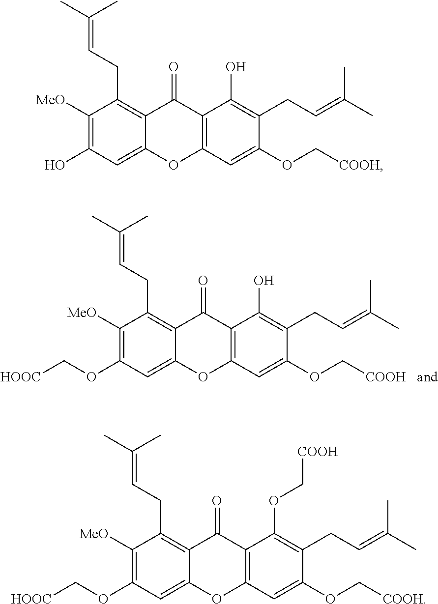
C1([MeO])=C(O)C=C2C(=C1CC=C(C)C)C(=O)C1=C(O2)C=C(OC[COOH])C(CC=C(C)C)=C1O.C1([MeO])=C(OC[HOOC])C=C2C(=C1CC=C(C)C)C(=O)C1=C(O2)C=C(OC[COOH])C(CC=C(C)C)=C1OC[COOH].C1([MeO])=C(OC[HOOC])C=C2C(=C1CC=C(C)C)C(=O)C1=C(O2)C=C(OC[COOH])C(CC=C(C)C)=C1O
